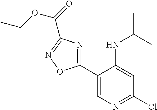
C1(C2=NC(C(=O)OCC)=NO2)=CN=C(Cl)C=C1NC(C)C
